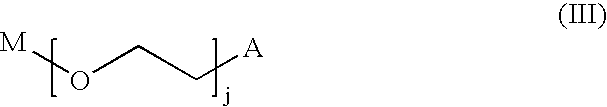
[M]OCC[A]
